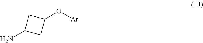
NC1CC(O[Ar])C1
